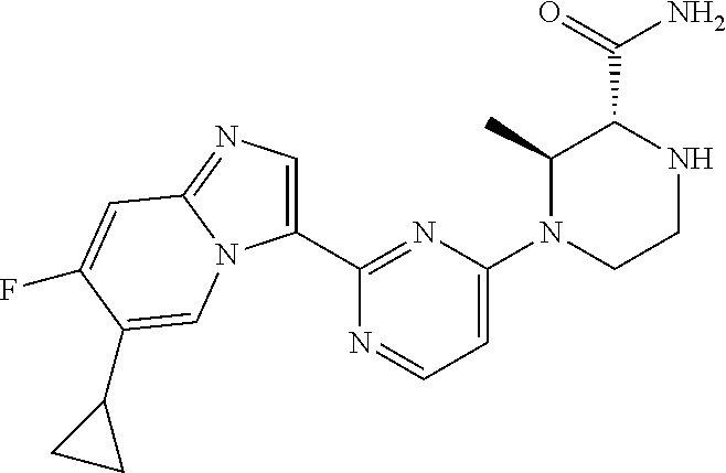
C1(C2=NC(N3CCNC(C(=O)N)C3C)=CC=N2)=CN=C2N1C=C(C1CC1)C(F)=C2
